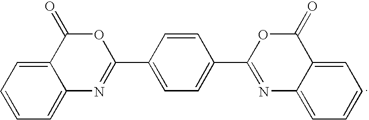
C12=CC=CC=C1C(=O)OC(C1=CC=C(C3=NC4=CC=CC=C4C(=O)O3)C=C1)=N2
